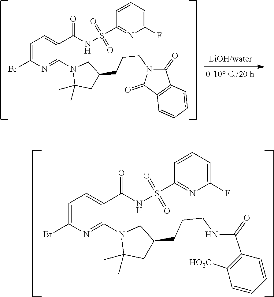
C1=C(Br)N=C(N2C(C)(C)CC(CCCN3C(=O)C4=C(C3=O)C=CC=C4)C2)C(C(NS(C2=NC(F)=CC=C2)(=O)=O)=O)=C1.C1=C(Br)N=C(N2C(C)(C)CC(CCCNC(C3=C([HO2C])C=CC=C3)=O)C2)C(C(NS(C2=NC(F)=CC=C2)(=O)=O)=O)=C1
